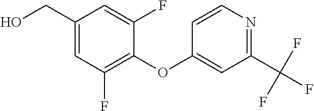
C1=C(CO)C=C(F)C(OC2=CC(C(F)(F)F)=NC=C2)=C1F
